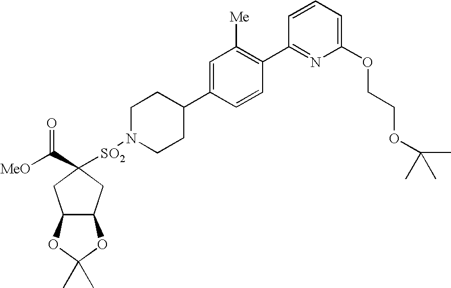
[SO2](N1CCC(C2=CC([Me])=C(C3=NC(OCCOC(C)(C)C)=CC=C3)C=C2)CC1)C1(C([MeO])=O)CC2C(C1)OC(C)(C)O2
